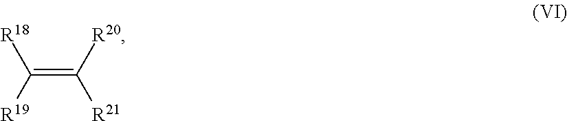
C(=C([R21])[R20])([R18])[R19]
